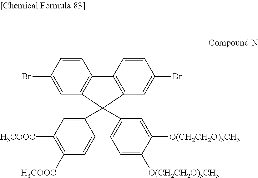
C1=CC(Br)=CC2=C1C1=C(C=C(Br)C=C1)C2(C1=CC([H3COOC])=C([H3COOC])C=C1)C1=CC=C([O(CH2CH2O)3CH3])C([O(CH2CH2O)3CH3])=C1
